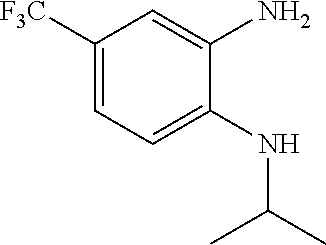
C1([F3C])=CC=C(NC(C)C)C(N)=C1
